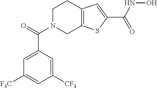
C1N(C(=O)C2=CC([F3C])=CC([CF3])=C2)CC2=C(C1)C=C(C(=O)NO)S2
